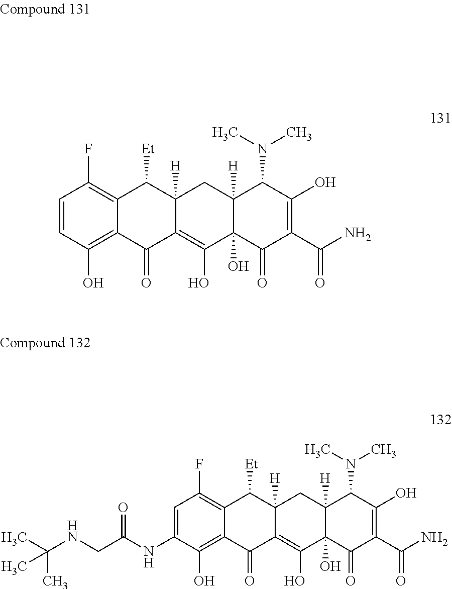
C1=CC(O)=C2C(=C1F)C([Et])C1([H])C(=C(O)C3(O)C([H])(C1)C(N(C)C)C(O)=C(C(N)=O)C3=O)C2=O.C1=C(NC(CNC(C)(C)C)=O)C(O)=C2C(=C1F)C([Et])C1([H])C(=C(O)C3(O)C([H])(C1)C(N(C)C)C(O)=C(C(N)=O)C3=O)C2=O
